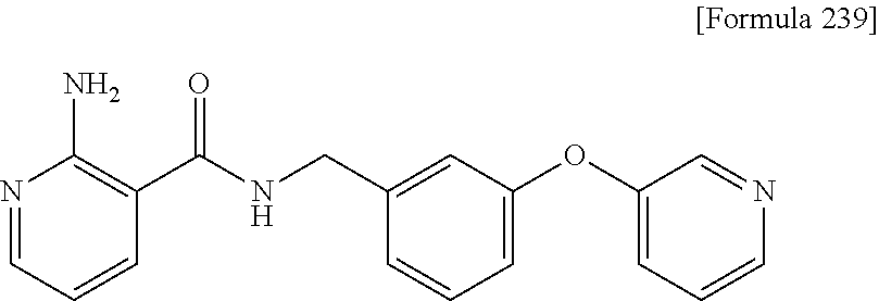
N1=CC=CC(C(NCC2=CC(OC3=CC=CN=C3)=CC=C2)=O)=C1N
